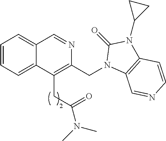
C1=CC=C2C(=C1)C=NC(CN1C3=C(N(C4CC4)C1=O)C=CN=C3)=C2CC(=O)N(C)C
